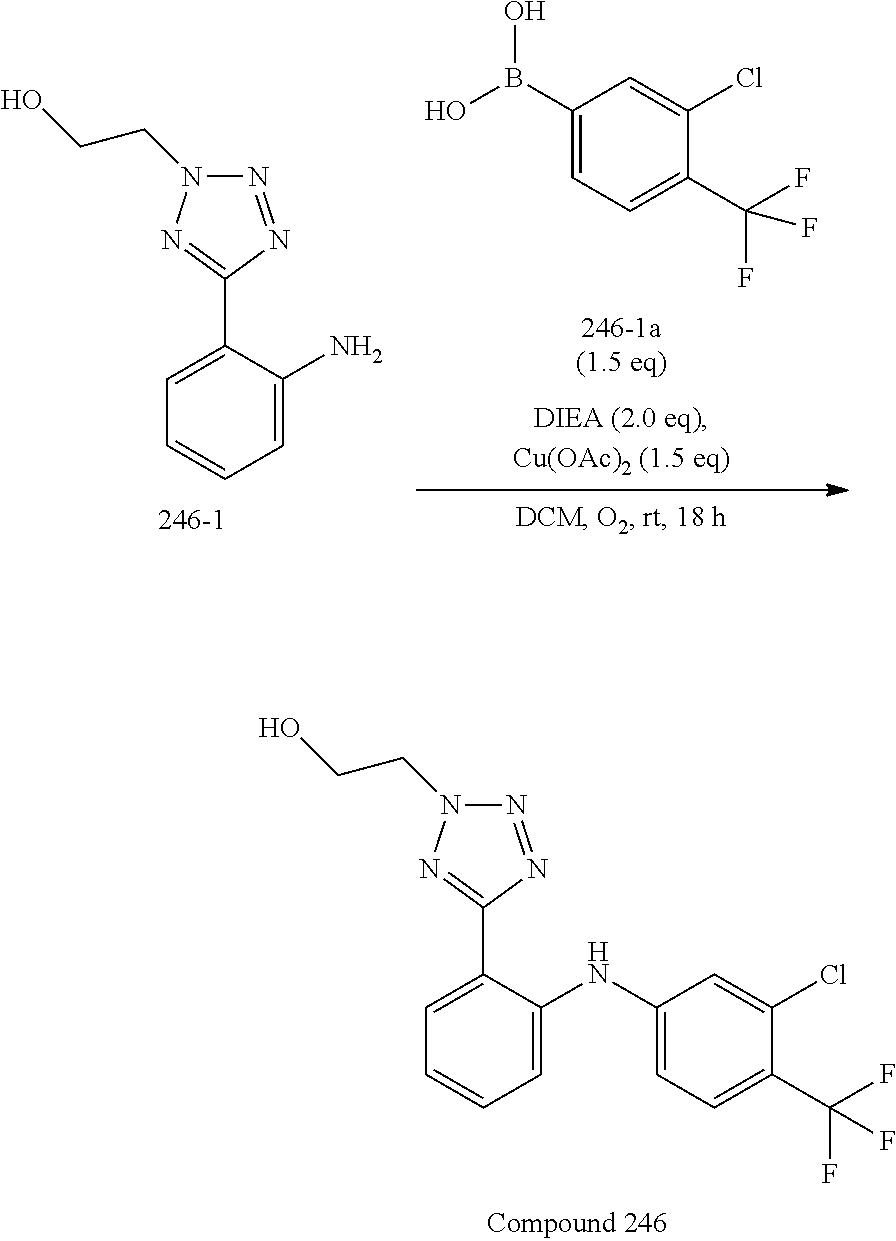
C1(B(O)O)=CC=C(C(F)(F)F)C(Cl)=C1.N1=NC(C2=CC=CC=C2N)=NN1CCO.N1=NC(C2=CC=CC=C2NC2=CC=C(C(F)(F)F)C(Cl)=C2)=NN1CCO
